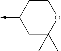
C1C(C)(C)OCCC1->C
